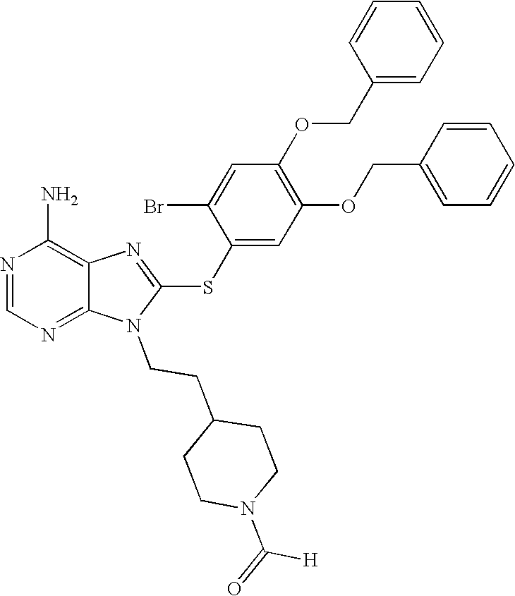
N1=CN=C2C(=C1N)N=C(SC1=CC(OCC3=CC=CC=C3)=C(OCC3=CC=CC=C3)C=C1Br)N2CCC1CCN(C([H])=O)CC1
